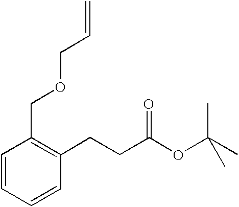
C1=CC=CC(CCC(OC(C)(C)C)=O)=C1COCC=C
